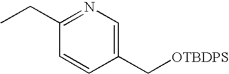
C1(CC)=NC=C(C[OTBDPS])C=C1
